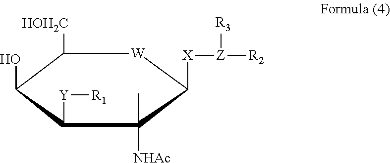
C1([HOH2C])C(O)C([Y][R1])C(C)([NHAc])C([X][Z]([R2])[R3])[W]1
